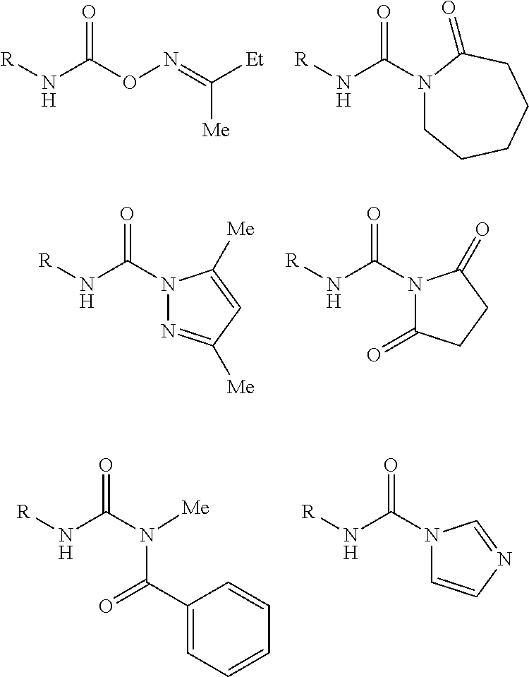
[R]NC(ON=C([Et])[Me])=O.[R]NC(N1CCCCCC1=O)=O.[R]NC(N1N=C([Me])C=C1[Me])=O.[R]NC(N1C(=O)CCC1=O)=O.[R]NC(N(C(C1=CC=CC=C1)=O)[Me])=O.[R]NC(N1C=CN=C1)=O
